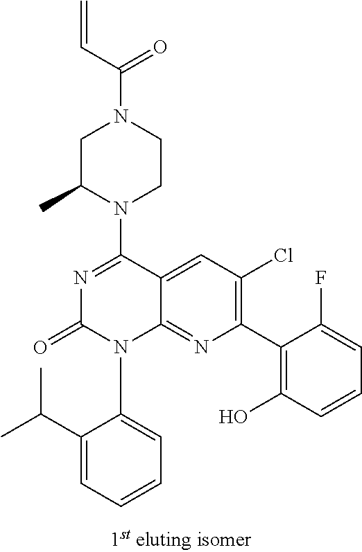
C=CC(N1CCN(C2=NC(=O)N(C3=CC=CC=C3C(C)C)C3=NC(C4=C(O)C=CC=C4F)=C(Cl)C=C23)C(C)C1)=O
